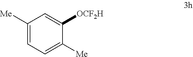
C1([Me])=CC=C([Me])C([OCF2H])=C1
